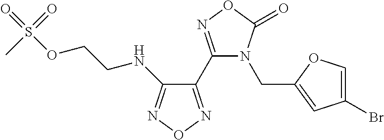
C1(NCCOS(=O)(=O)C)=NON=C1C1=NOC(=O)N1CC1=CC(Br)=CO1
